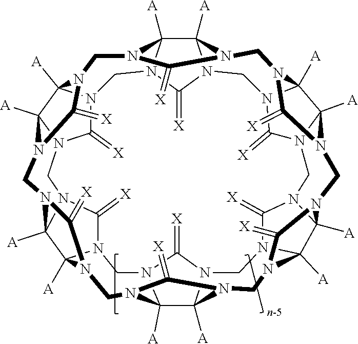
C1N2C3([A])C4([A])N(CN5C6([A])C7([A])N(C5=[X])CN5C8([A])C9([A])N(CN%10C%11([A])C%12([A])N(CN%13C%14([A])C%15([A])N(CN%16C(=[X])N1C1([A])C%16([A])N%16C(=[X])N1CN3C(=[X])N4CN6C(=[X])N7CN8C(=[X])N9CN%11C(=[X])N%12CN%14C(=[X])N%15C%16)C%13=[X])C%10=[X])C5=[X])C2=[X]
